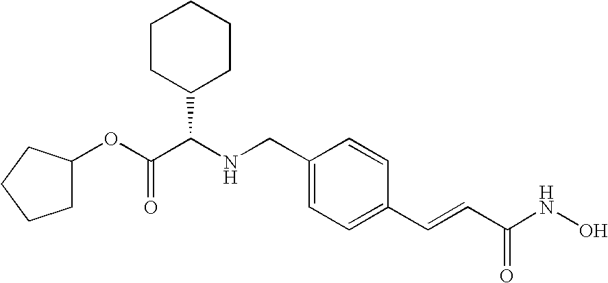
C1(OC(C(NCC2=CC=C(C=CC(NO)=O)C=C2)C2CCCCC2)=O)CCCC1
